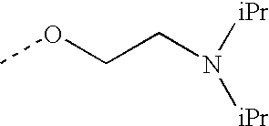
COCCN([iPr])[iPr]
